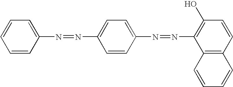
C1=CC(N=NC2=CC=C(N=NC3=C(O)C=CC4=C3C=CC=C4)C=C2)=CC=C1
